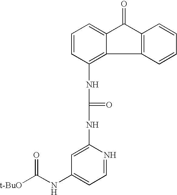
C1(NC(NC2=CC(NC([t-BuO])=O)=CC=N2)=O)=C2C(=CC=C1)C(=O)C1=C2C=CC=C1
